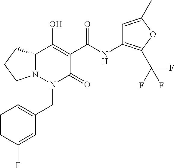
C12N(N(CC3=CC=CC(F)=C3)C(=O)C(C(=O)NC3=C(C(F)(F)F)OC(C)=C3)=C1O)CCC2
